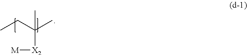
CCC(C)([X2][M])C
